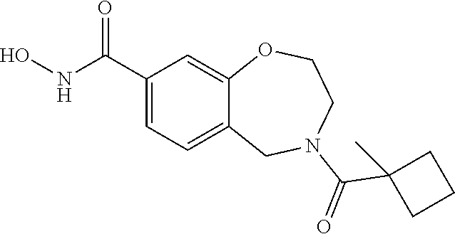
C1(C(NO)=O)=CC=C2C(=C1)OCCN(C(=O)C1(C)CCC1)C2
